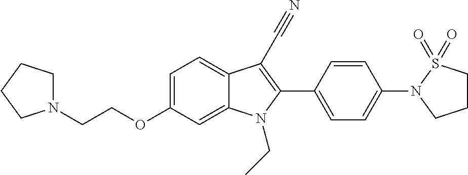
C1=C2C(=CC=C1OCCN1CCCC1)C(C#N)=C(C1=CC=C(N3CCCS3(=O)=O)C=C1)N2CC
